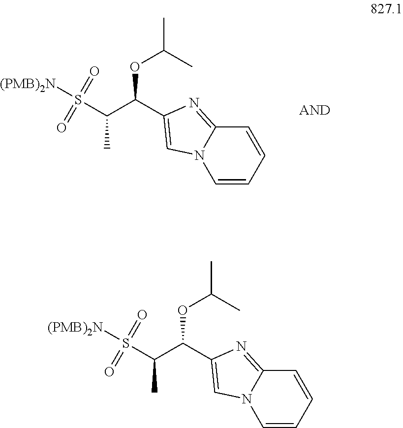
N12C=CC=CC1=NC(C(C(C)S(=O)(=O)[(PMB)2N])OC(C)C)=C2.N12C=CC=CC1=NC(C(C(C)S(=O)(=O)[(PMB)2N])OC(C)C)=C2
